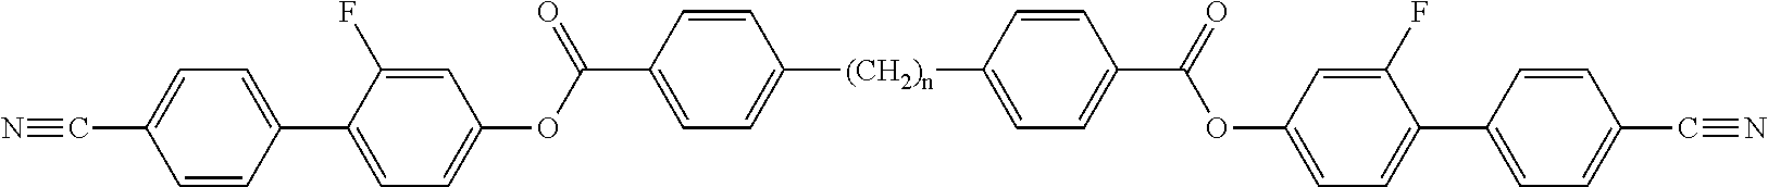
C1=CC(C(=O)OC2=CC=C(C3=CC=C(C#N)C=C3)C(F)=C2)=CC=C1[(CH2)n]C1=CC=C(C(OC2=CC=C(C3=CC=C(C#N)C=C3)C(F)=C2)=O)C=C1
